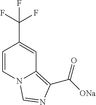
C1=CN2C(=C(C([ONa])=O)N=C2)C=C1C(F)(F)F
